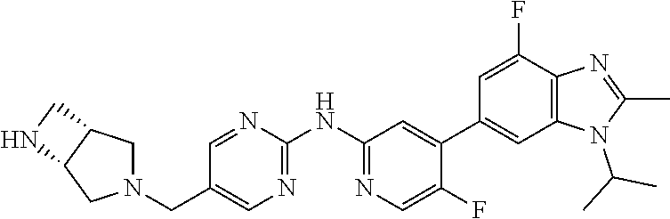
C1=NC(NC2=NC=C(F)C(C3=CC4=C(C(F)=C3)N=C(C)N4C(C)C)=C2)=NC=C1CN1CC2C(C1)NC2
